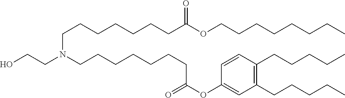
C(CC)CCCCCOC(CCCCCCCN(CCO)CCCCCCCC(=O)OC1=CC(CCCCC)=C(CCCCC)C=C1)=O
